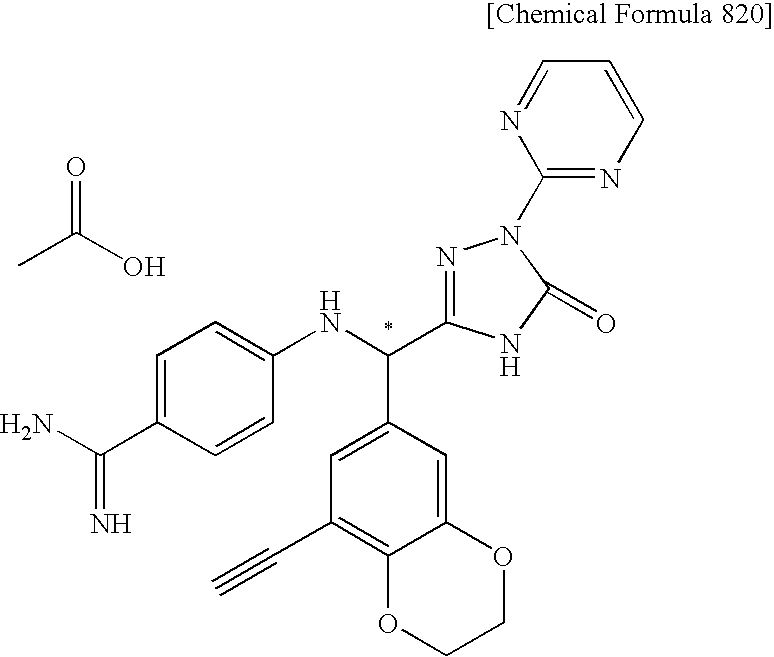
CC(O)=O.NC(C1=CC=C(NC(C2=CC(C#C)=C3C(=C2)OCCO3)C2=NN(C3=NC=CC=N3)C(=O)N2)C=C1)=N
